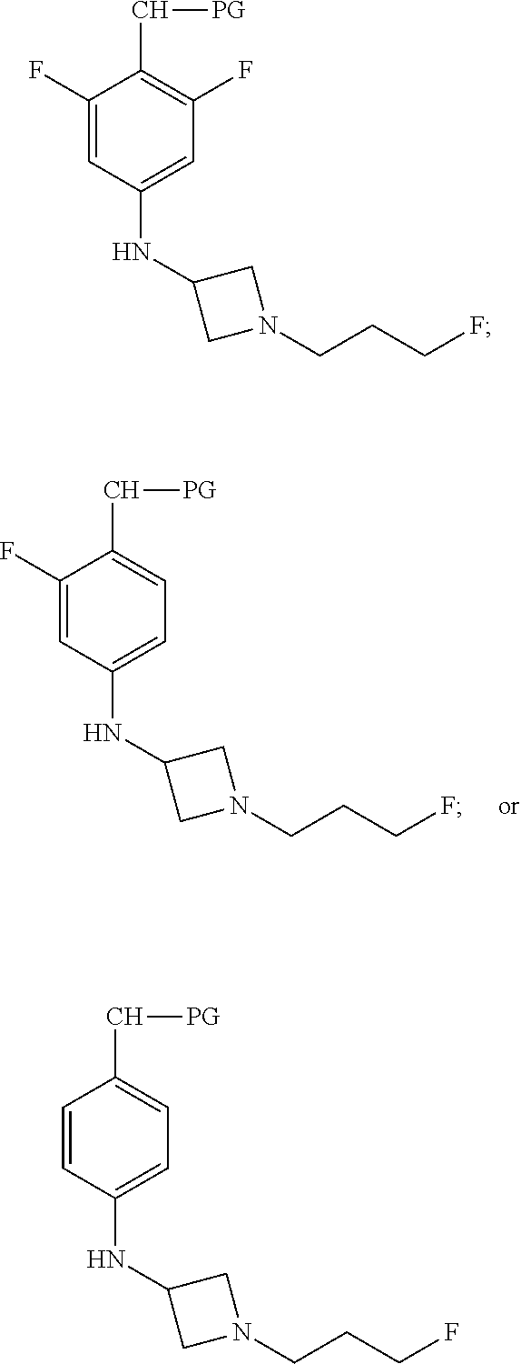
C1(F)=CC(NC2CN(CCCF)C2)=CC=C1C[PG].C1(F)=CC(NC2CN(CCCF)C2)=CC(F)=C1C[PG].C1=CC(NC2CN(CCCF)C2)=CC=C1C[PG]
